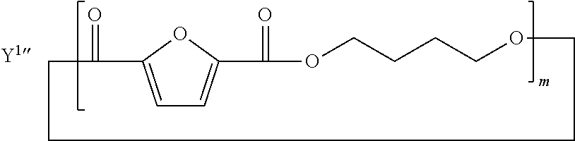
C1C(=O)C2=CC=C(O2)C(=O)OCCCCOCCC1
